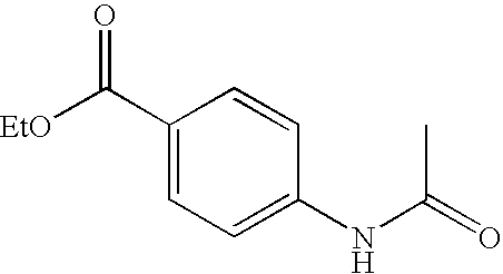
N(C(=O)C)C1=CC=C(C(=O)[EtO])C=C1
